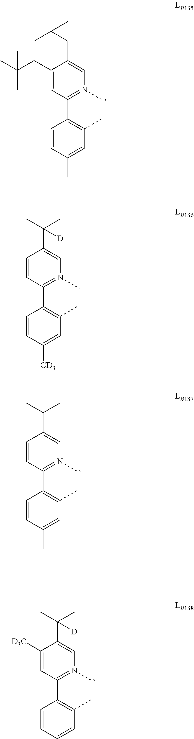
C1(CC(C)(C)C)=CC(C2=C(C)C=C(C)C=C2)=N(C)C=C1CC(C)(C)C.C1=CC(C2=C(C)C=C([CD3])C=C2)=N(C)C=C1C(C)([D])C.C1=CC(C2=C(C)C=C(C)C=C2)=N(C)C=C1C(C)C.C1([D3C])=CC(C2=C(C)C=CC=C2)=N(C)C=C1C(C)(C)[D]
